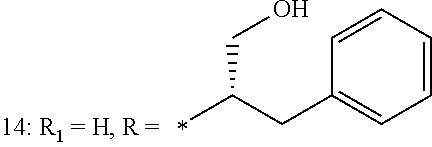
C1=CC=CC=C1CC(CO)C
